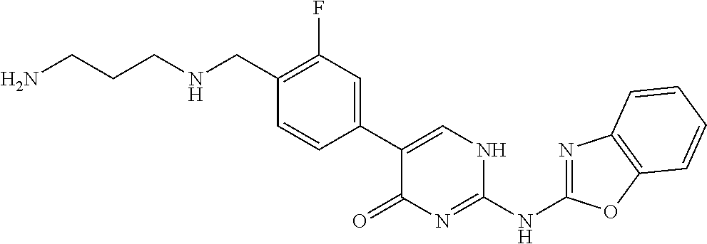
C1(CNCCCN)=C(F)C=C(C2=CNC(NC3=NC4=C(O3)C=CC=C4)=NC2=O)C=C1
